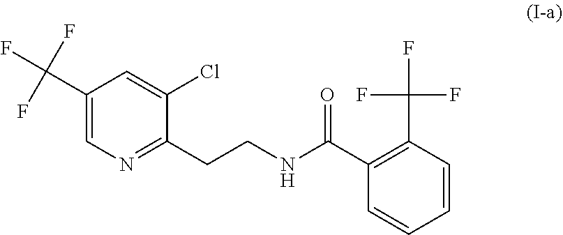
C1(C(F)(F)F)=CN=C(CCNC(C2=C(C(F)(F)F)C=CC=C2)=O)C(Cl)=C1
